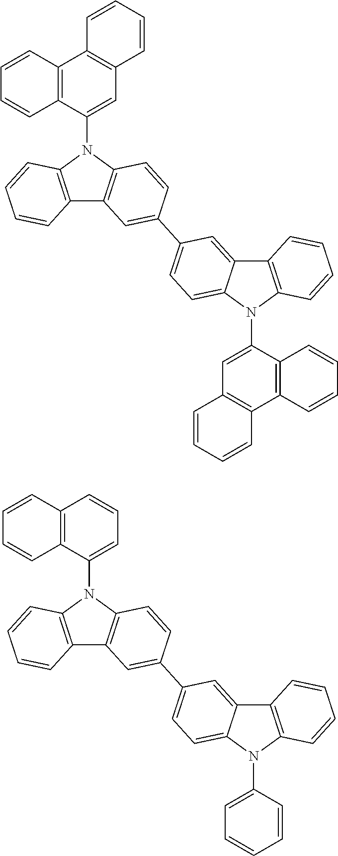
C12=C(N(C3=CC4=C(C5=C3C=CC=C5)C=CC=C4)C3=C1C=C(C1=CC=C4C(=C1)C1=C(N4C4=CC5=C(C6=C4C=CC=C6)C=CC=C5)C=CC=C1)C=C3)C=CC=C2.C12=C(N(C3=CC=CC4=C3C=CC=C4)C3=C1C=C(C1=CC=C4C(=C1)C1=C(N4C4=CC=CC=C4)C=CC=C1)C=C3)C=CC=C2
